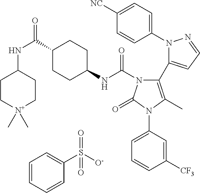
C1(N2N=CC=C2C2=C(C)N(C3=CC=CC([CF3])=C3)C(=O)N2C(NC2CCC(C(NC3CC[N+](C)(C)CC3)=O)CC2)=O)=CC=C([NC])C=C1.C1=CC=CC(S([O-])(=O)=O)=C1
